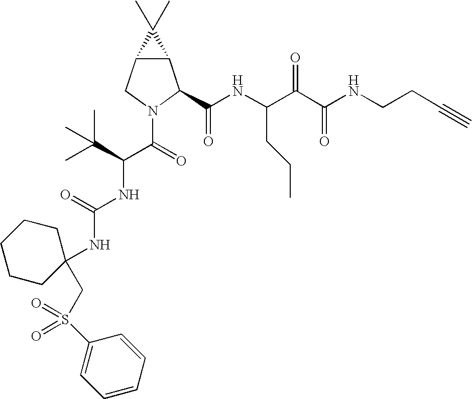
C12C(CN(C(C(NC(=O)NC3(CS(=O)(=O)C4=CC=CC=C4)CCCCC3)C(C)(C)C)=O)C1C(NC(C(C(NCCC#C)=O)=O)CCC)=O)C2(C)C
